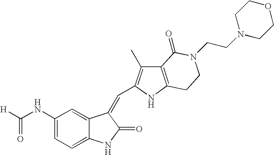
C1(NC([H])=O)=CC=C2C(=C1)C(=CC1=C(C)C3=C(N1)CCN(CCN1CCOCC1)C3=O)C(=O)N2
